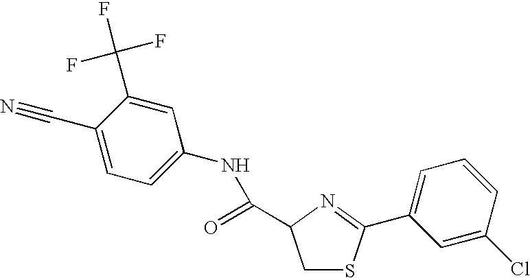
C1(C#N)=CC=C(NC(=O)C2CSC(C3=CC=CC(Cl)=C3)=N2)C=C1C(F)(F)F
